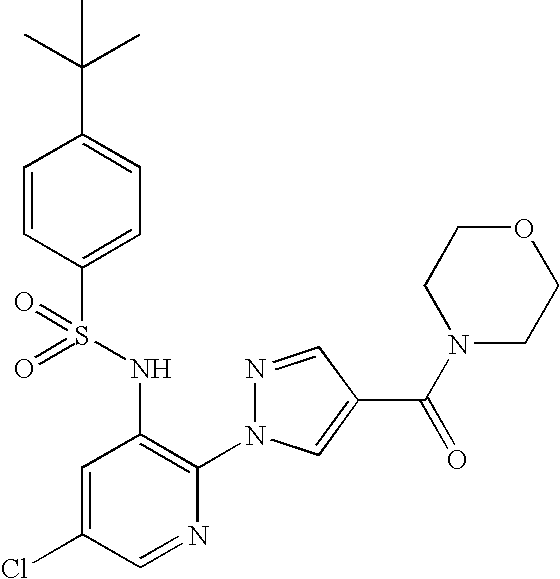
C1=CC(S(=O)(NC2=C(N3N=CC(C(=O)N4CCOCC4)=C3)N=CC(Cl)=C2)=O)=CC=C1C(C)(C)C
